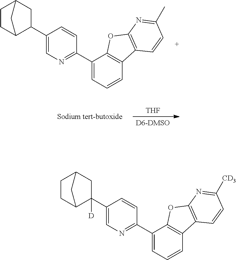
C1(C2CC3CCC2C3)=CN=C(C2=CC=CC3=C2OC2=C3C=CC(C)=N2)C=C1.[D6-DMSO].[THF].C1(C2([D])CC3CCC2C3)=CN=C(C2=CC=CC3=C2OC2=C3C=CC([CD3])=N2)C=C1
